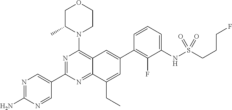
C12=NC(C3=CN=C(N)N=C3)=NC(N3CCOCC3C)=C1C=C(C1=C(F)C(NS(CCCF)(=O)=O)=CC=C1)C=C2CC
